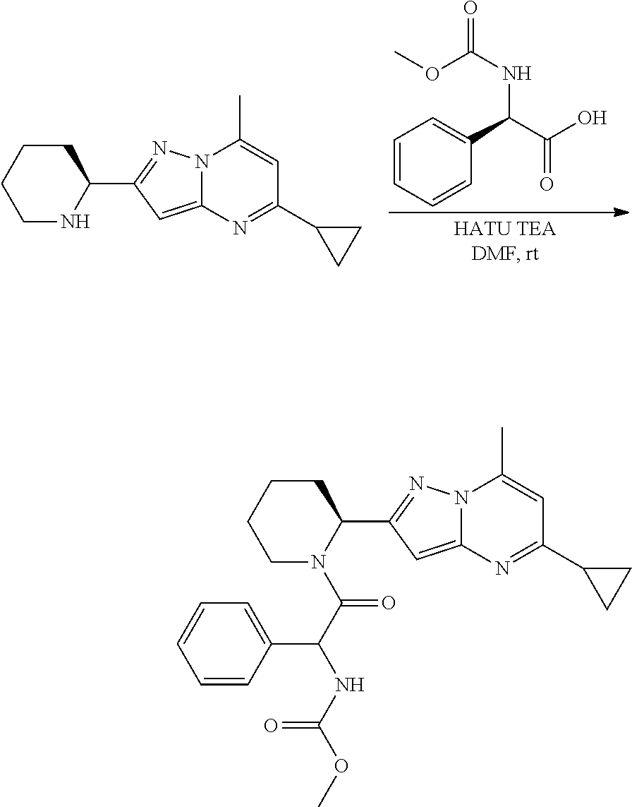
C1N(C(=O)C(C2=CC=CC=C2)NC(=O)OC)C(C2=NN3C(=C2)N=C(C2CC2)C=C3C)CCC1.C1NC(C2=NN3C(=C2)N=C(C2CC2)C=C3C)CCC1.C1=CC=CC(C(C(O)=O)NC(=O)OC)=C1
